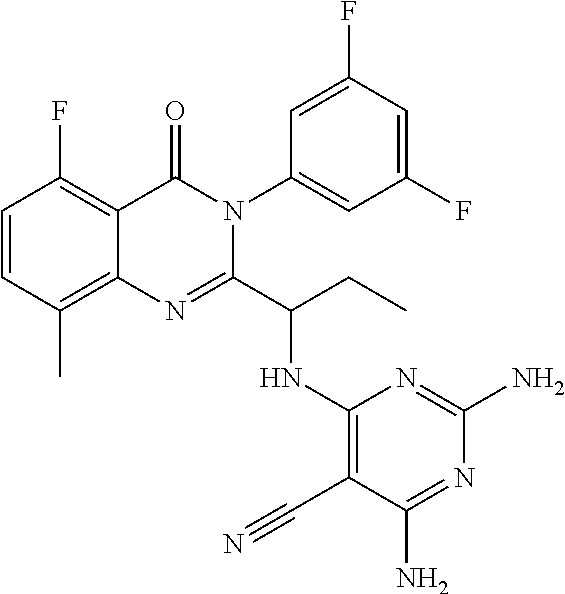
C1=CC(C)=C2C(=C1F)C(=O)N(C1=CC(F)=CC(F)=C1)C(C(CC)NC1=C(C#N)C(N)=NC(N)=N1)=N2
